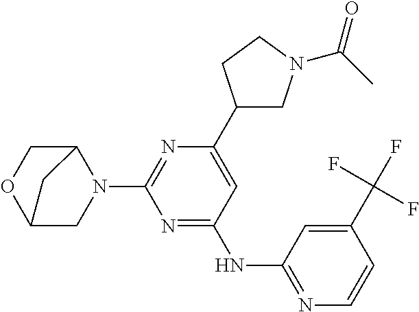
C1C2OCC(N1C1=NC(C3CN(C(C)=O)CC3)=CC(NC3=NC=CC(C(F)(F)F)=C3)=N1)C2
